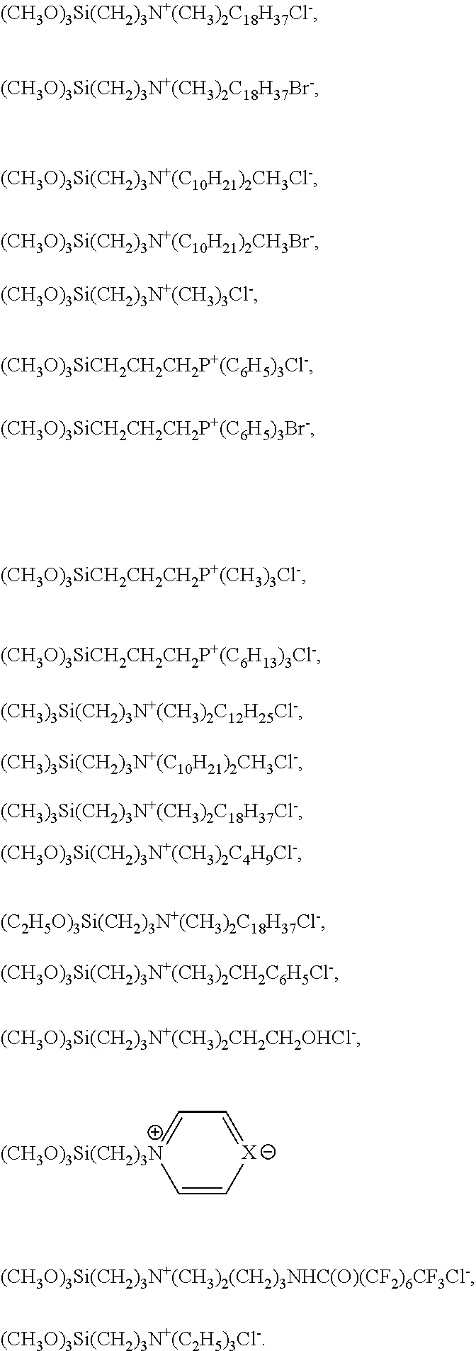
C1=C[X]=CC=[(CH3O)3Si(CH2)3N]1
